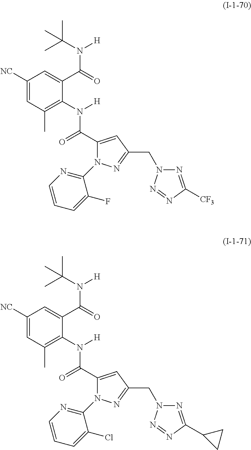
C1([NC])=CC(C)=C(N([H])C(C2=CC(CN3N=C([CF3])N=N3)=NN2C2=NC=CC=C2F)=O)C(C(N(C(C)(C)C)[H])=O)=C1.C1([NC])=CC(C)=C(N([H])C(C2=CC(CN3N=C(C4CC4)N=N3)=NN2C2=NC=CC=C2Cl)=O)C(C(N(C(C)(C)C)[H])=O)=C1
